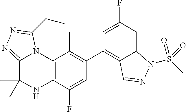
C1(C2=C3C(=CC(F)=C2)N(S(C)(=O)=O)N=C3)=C(C)C2=C(C(F)=C1)NC(C)(C)C1=NN=C(CC)N21
